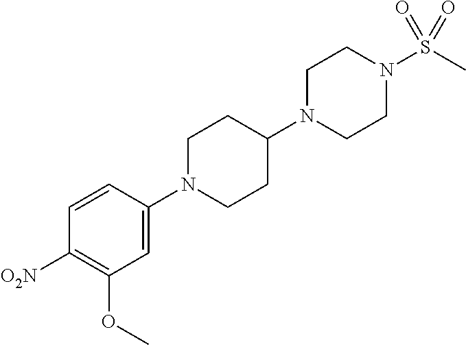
C1=CC(N2CCC(N3CCN(S(C)(=O)=O)CC3)CC2)=CC(OC)=C1[O2N]
